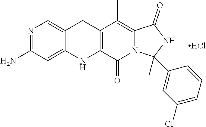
N1=C(N)C=C2C(=C1)CC1=C(N2)C(=O)N2C(=C1C)C(=O)NC2(C)C1=CC(Cl)=CC=C1.Cl
